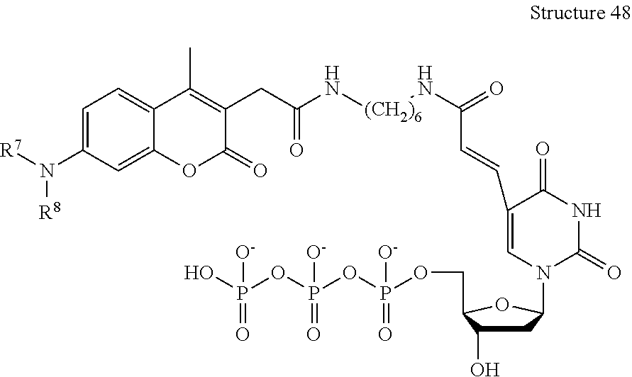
C1=C(N([R7])[R8])C=C2C(=C1)C(C)=C(CC(N[(CH2)6]NC(=O)C=CC1=CN(C3CC(O)C(COP(OP(OP(O)([O-])=O)([O-])=O)([O-])=O)O3)C(=O)NC1=O)=O)C(=O)O2
